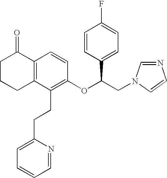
C12=C(C(CCC3=CC=CC=N3)=C(OC(CN3C=NC=C3)C3=CC=C(F)C=C3)C=C1)CCCC2=O
